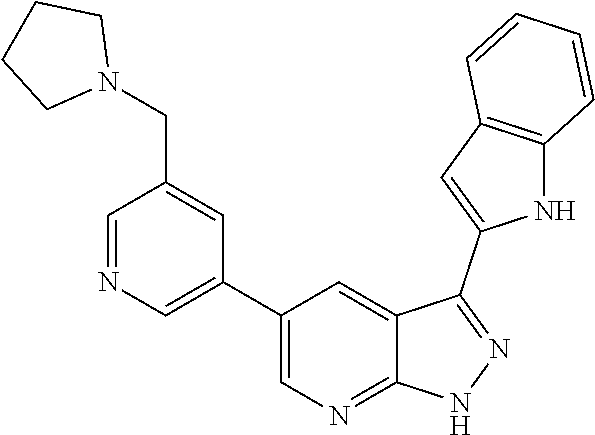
C1(C2=CN=CC(CN3CCCC3)=C2)=CN=C2C(=C1)C(C1=CC3=C(N1)C=CC=C3)=NN2
